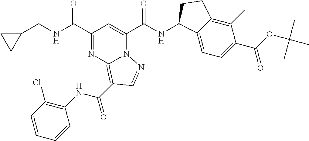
C1(C(NCC2CC2)=O)=NC2=C(C(NC3=C(Cl)C=CC=C3)=O)C=NN2C(C(NC2C3=CC=C(C(OC(C)(C)C)=O)C(C)=C3CC2)=O)=C1
